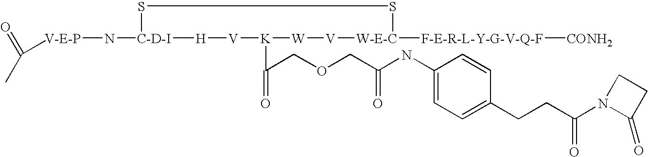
[V-E-P](N[C-D-I]1SS[W-E-C]([F-E-R-L-Y-G-V-Q-F][CONH2])[V][W][K](C(COCC(NC2=CC=C(CCC(N3C(=O)CC3)=O)C=C2)=O)=O)[V][H]1)C(=O)C
